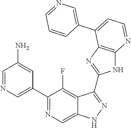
C1=NC=C(C2=NC=C3C(=C2F)C(C2=NC4=C(N2)N=CC=C4C2=CN=CC=C2)=NN3)C=C1N
